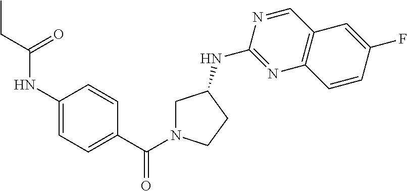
C1(NC(CC)=O)=CC=C(C(N2CC(NC3=NC4=C(C=N3)C=C(F)C=C4)CC2)=O)C=C1
